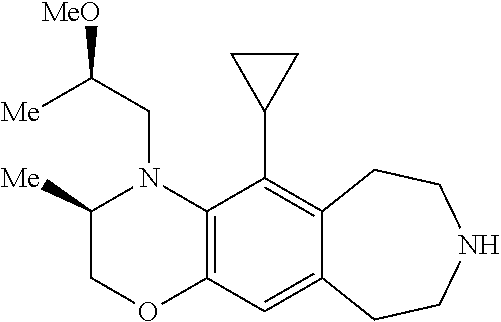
N1(CC([MeO])[Me])C([Me])COC2=C1C(C1CC1)=C1C(=C2)CCNCC1
